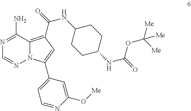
N1=C(N)C2=C(C(=O)NC3CCC(NC(=O)OC([Me])([Me])[Me])CC3)C=C(C3=CC=NC(O[Me])=C3)N2N=C1
